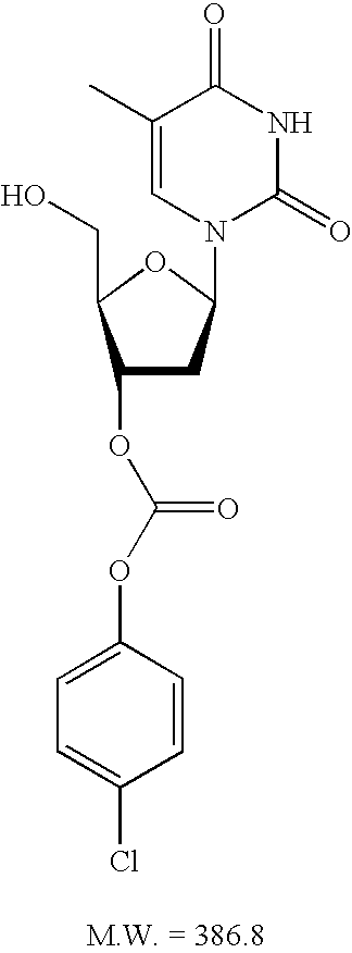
C1(C)=CN(C2CC(OC(OC3=CC=C(Cl)C=C3)=O)C(CO)O2)C(=O)NC1=O
